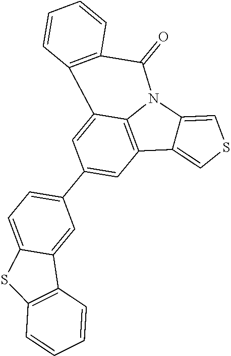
C1(C2=CC=C3C(=C2)C2=C(S3)C=CC=C2)=CC2=C3C(=C1)C1=C(C(=O)N3C3=CSC=C23)C=CC=C1
